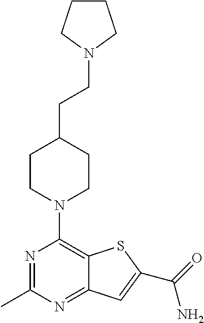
N1=C(C)N=C2C(=C1N1CCC(CCN3CCCC3)CC1)SC(C(=O)N)=C2
